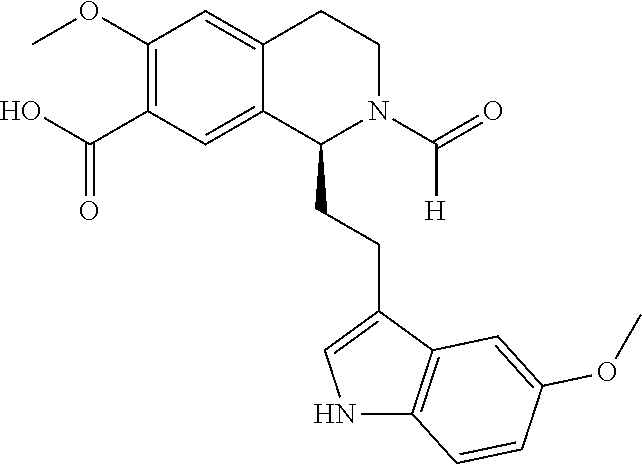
C1(OC)=C(C(O)=O)C=C2C(=C1)CCN(C(=O)[H])C2CCC1=CNC2=C1C=C(OC)C=C2
